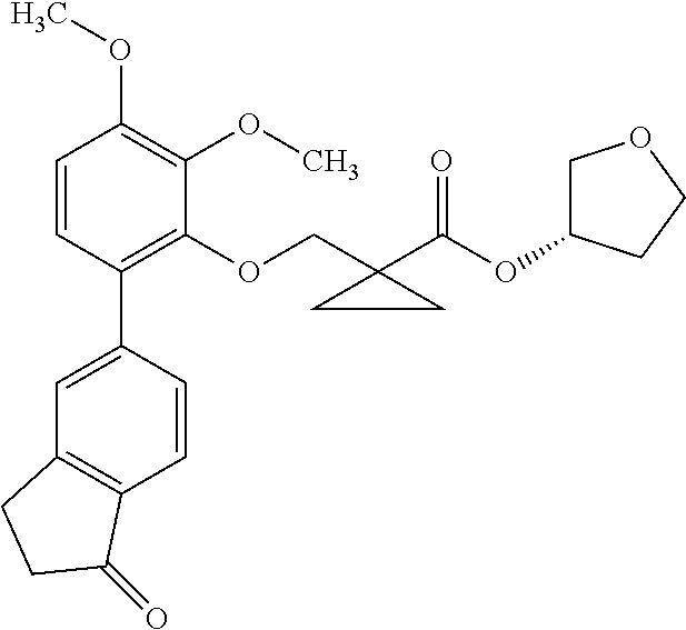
C1=CC(C2=CC3=C(C=C2)C(=O)CC3)=C(OCC2(C(OC3COCC3)=O)CC2)C(OC)=C1OC
